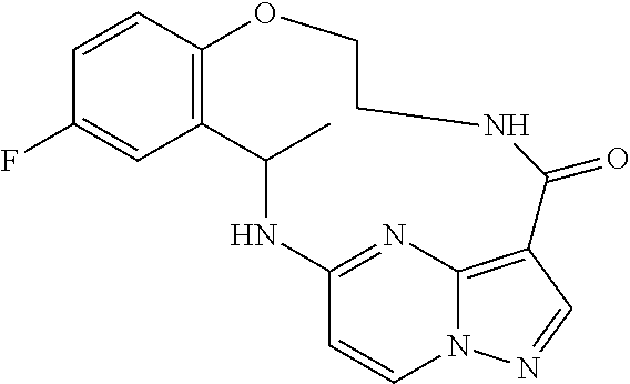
C1=CC2=C(C=C1F)C(C)NC1=NC3=C(C=NN3C=C1)C(=O)NCCO2
